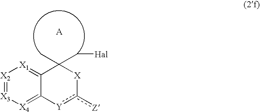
[X2]1=[X3][X4]=C2C(=[X1]1)C(C[Hal])(C)[X]c([Z])[Y]2
